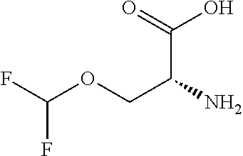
C(C(N)COC(F)F)(=O)O
